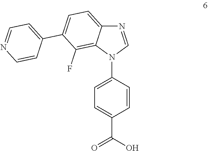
N1=CN(C2=CC=C(C(O)=O)C=C2)C2=C(F)C(C3=CC=NC=C3)=CC=C12
